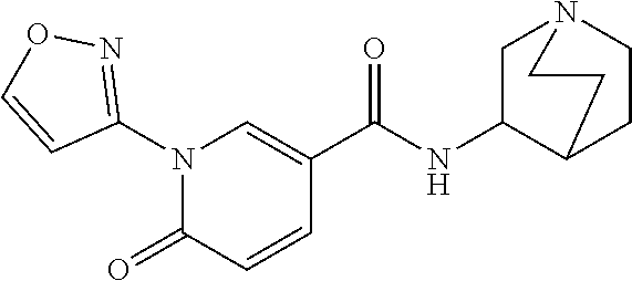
N1(C2=NOC=C2)C(=O)C=CC(C(NC2C3CCN(C2)CC3)=O)=C1
